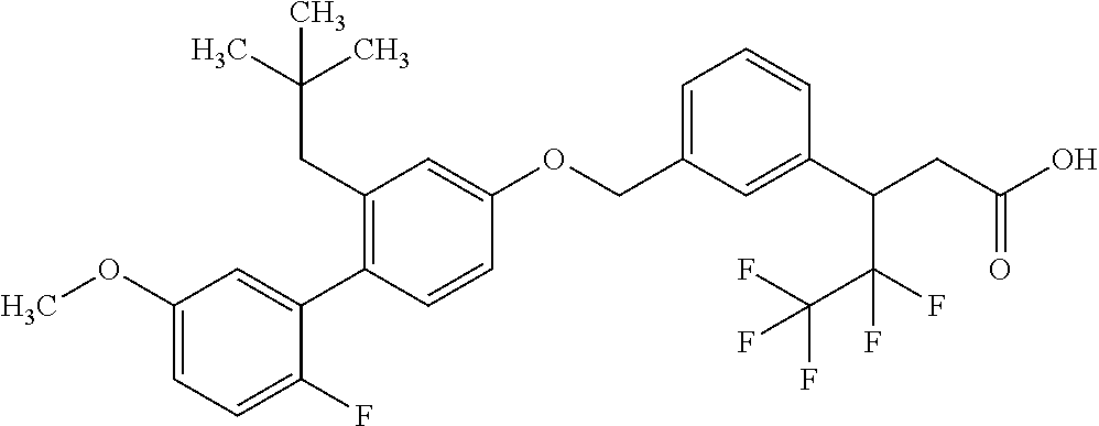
C1(OC)=CC=C(F)C(C2=C(CC(C)(C)C)C=C(OCC3=CC=CC(C(CC(O)=O)C(C(F)(F)F)(F)F)=C3)C=C2)=C1
